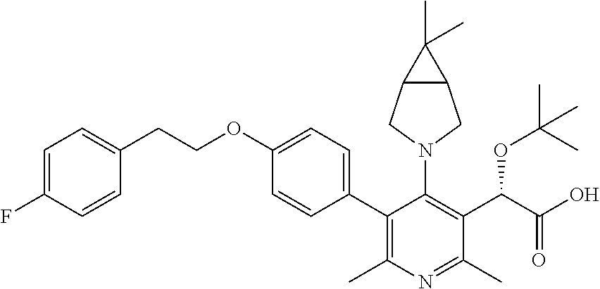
C1=C(F)C=CC(CCOC2=CC=C(C3=C(C)N=C(C)C(C(C(O)=O)OC(C)(C)C)=C3N3CC4C(C3)C4(C)C)C=C2)=C1
